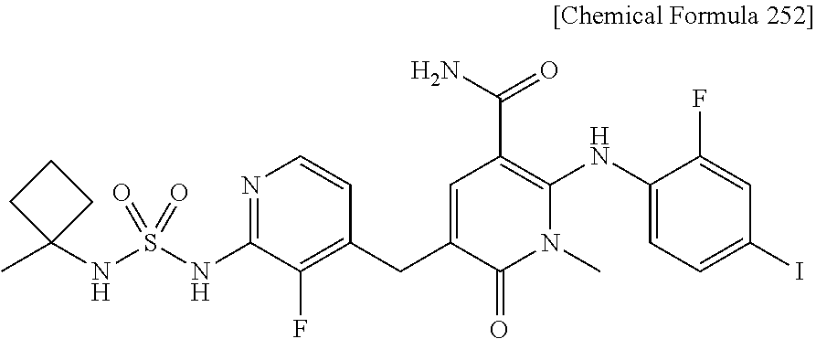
C1=C(NC2=C(C(N)=O)C=C(CC3=C(F)C(NS(NC4(C)CCC4)(=O)=O)=NC=C3)C(=O)N2C)C(F)=CC(I)=C1
